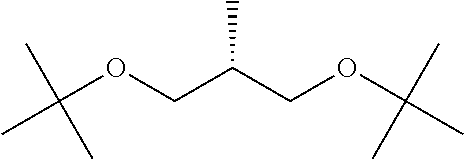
CC(OCC(COC(C)(C)C)C)(C)C
